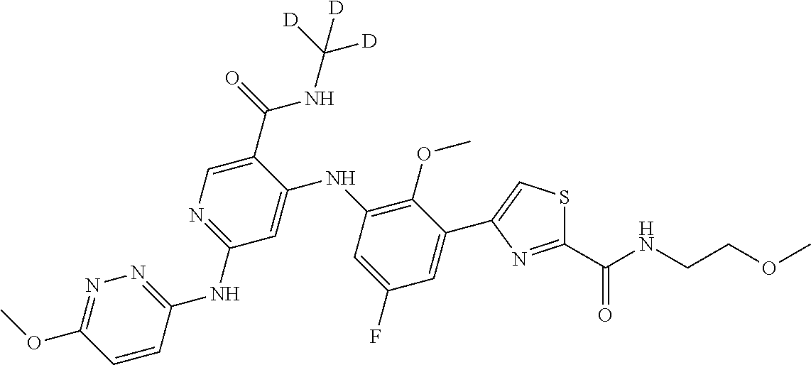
C1(C2=CSC(C(NCCOC)=O)=N2)=CC(F)=CC(NC2=CC(NC3=NN=C(OC)C=C3)=NC=C2C(=O)NC([D])([D])[D])=C1OC
